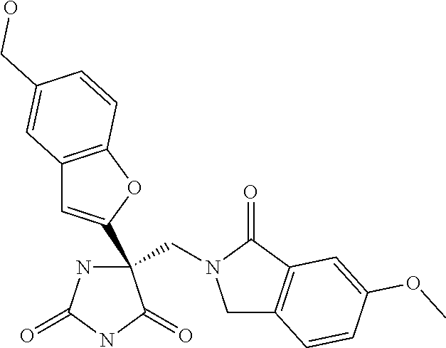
C(C1(C2=CC3=C(O2)C=CC(CO)=C3)NC(=O)NC1=O)N1CC2=C(C1=O)C=C(OC)C=C2
